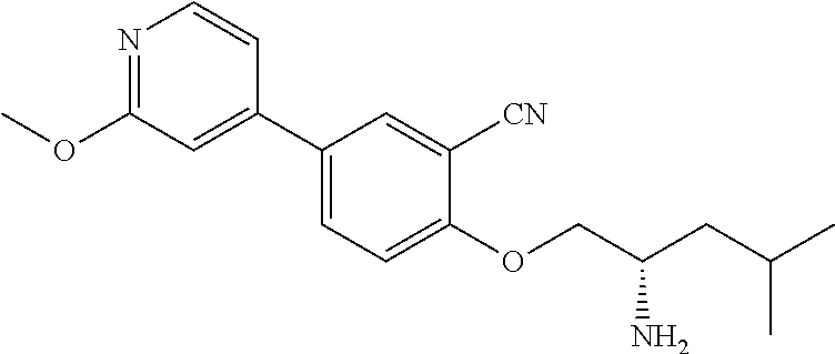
C1(C2=CC=C(OCC(CC(C)C)N)C([CN])=C2)=CC(OC)=NC=C1
